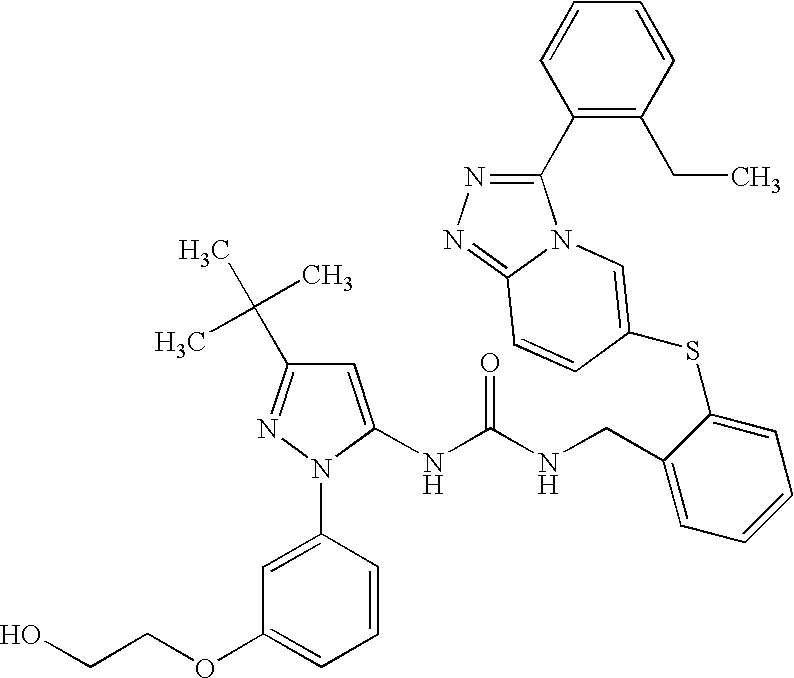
C1=C(NC(NCC2=CC=CC=C2SC2=CN3C(C4=C(CC)C=CC=C4)=NN=C3C=C2)=O)N(C2=CC(OCCO)=CC=C2)N=C1C(C)(C)C
